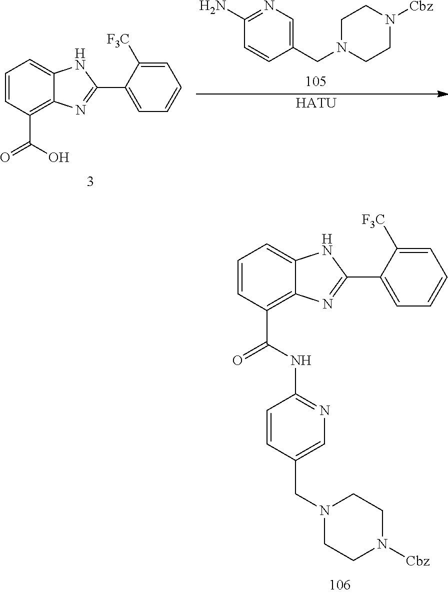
C1=CC(C(=O)NC2=NC=C(CN3CCN([Cbz])CC3)C=C2)=C2C(=C1)NC(C1=CC=CC=C1[F3C])=N2.C1(CN2CCN([Cbz])CC2)=CN=C(N)C=C1.[HATU].C1=CC(C(=O)O)=C2C(=C1)NC(C1=CC=CC=C1[F3C])=N2
